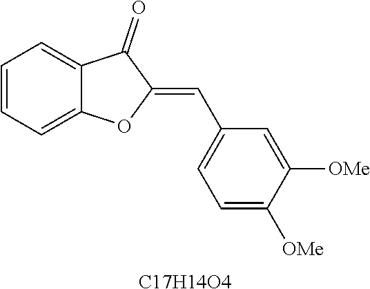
C1=CC=C2C(=C1)C(=O)C(=CC1=CC=C([OMe])C([OMe])=C1)O2.[C17H14O4]
